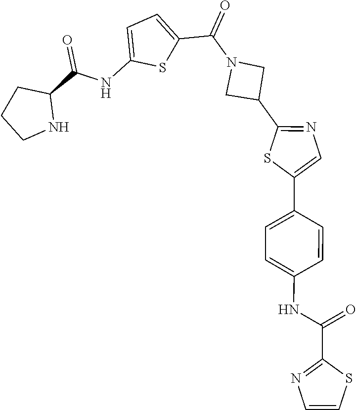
C1CNC(C(NC2=CC=C(C(=O)N3CC(C4=NC=C(C5=CC=C(NC(C6=NC=CS6)=O)C=C5)S4)C3)S2)=O)C1
